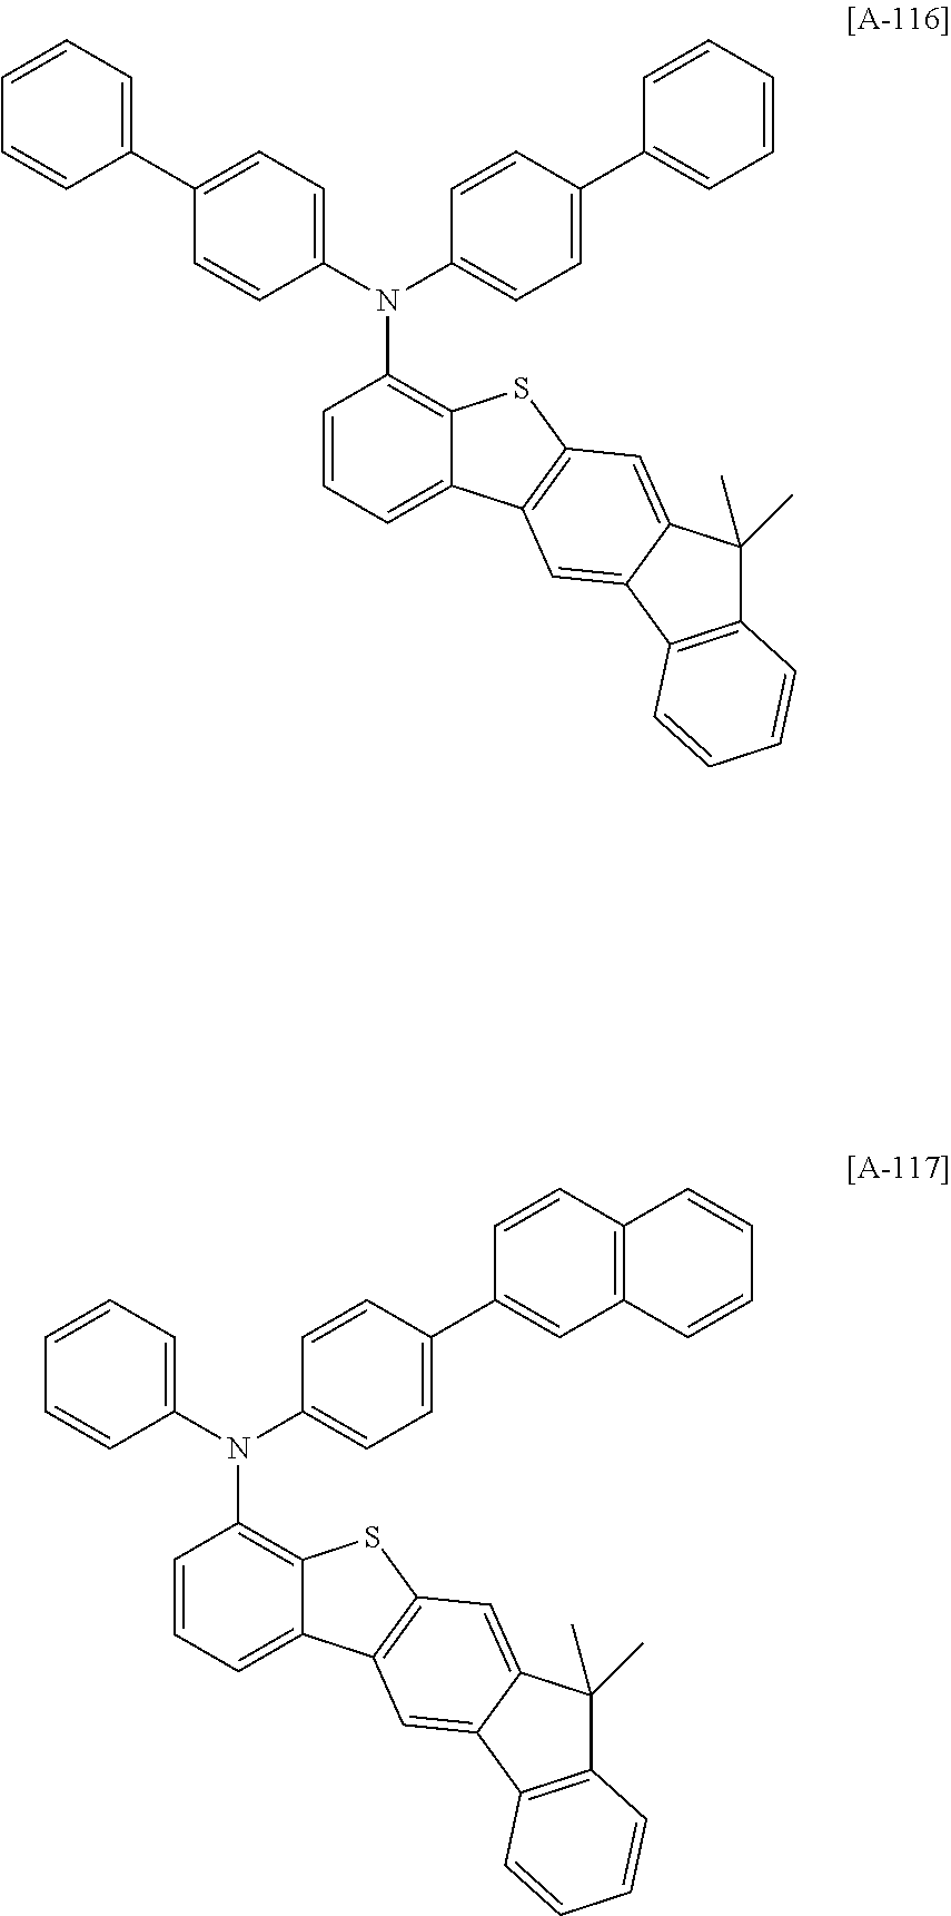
C1=CC=C2C(=C1N(C1=CC=C(C3=CC=CC=C3)C=C1)C1=CC=C(C3=CC=CC=C3)C=C1)SC1=C2C=C2C(=C1)C(C)(C)C1=C2C=CC=C1.C1=CC=C2C(=C1N(C1=CC=CC=C1)C1=CC=C(C3=CC4=C(C=C3)C=CC=C4)C=C1)SC1=C2C=C2C(=C1)C(C)(C)C1=C2C=CC=C1
